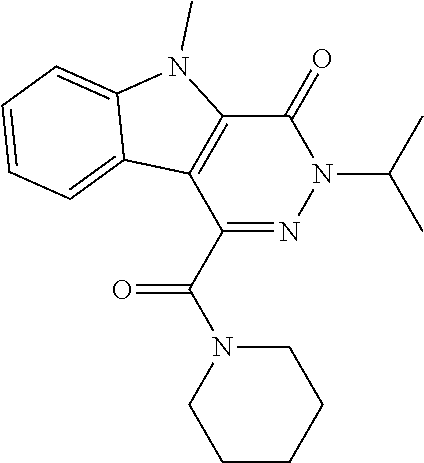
C1(C(N2CCCCC2)=O)=NN(C(C)C)C(=O)C2=C1C1=CC=CC=C1N2C
